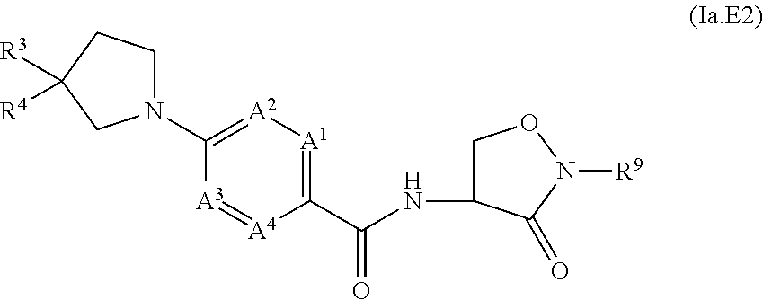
N1(C2=[A2][A1]=C(C(NC3CON([R9])C3=O)=O)[A4]=[A3]2)CCC([R3])([R4])C1
